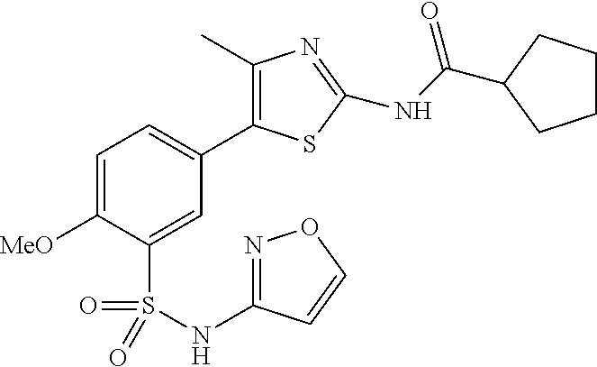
C1(C)=C(C2=CC=C([MeO])C(S(=O)(=O)NC3=NOC=C3)=C2)SC(NC(=O)C2CCCC2)=N1
